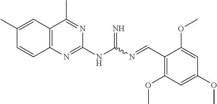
C1(C)=CC2=C(C=C1)N=C(NC(N=CC1=C(OC)C=C(OC)C=C1OC)=N)N=C2C
